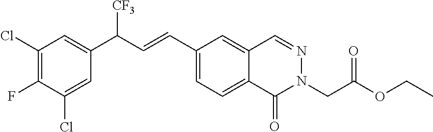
C(=CC1=CC=C2C(=C1)C=NN(CC(OCC)=O)C2=O)C(C1=CC(Cl)=C(F)C(Cl)=C1)[CF3]
